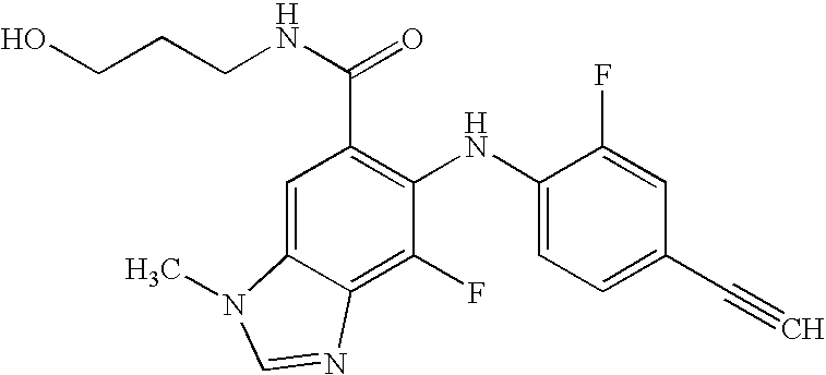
C(O)CCNC(=O)C1=C(NC2=CC=C(C#C)C=C2F)C(F)=C2C(=C1)N(C)C=N2
